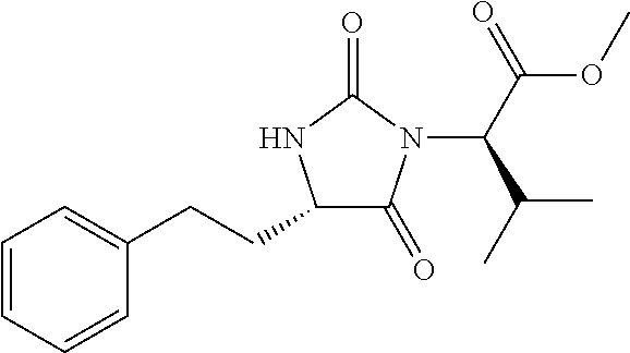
C1=CC=CC(CCC2C(=O)N(C(C(=O)OC)C(C)C)C(=O)N2)=C1
